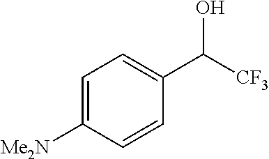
C1=C([Me2N])C=CC(C([CF3])O)=C1
